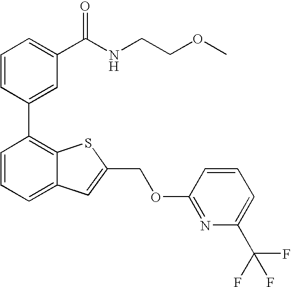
C1=CC(C2=C3C(=CC=C2)C=C(COC2=NC(C(F)(F)F)=CC=C2)S3)=CC(C(NCCOC)=O)=C1
